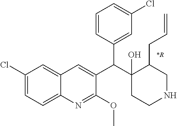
C1(Cl)=CC=C2C(=C1)C=C(C(C1(O)CCNCC1CC=C)C1=CC(Cl)=CC=C1)C(OC)=N2.[*R]
